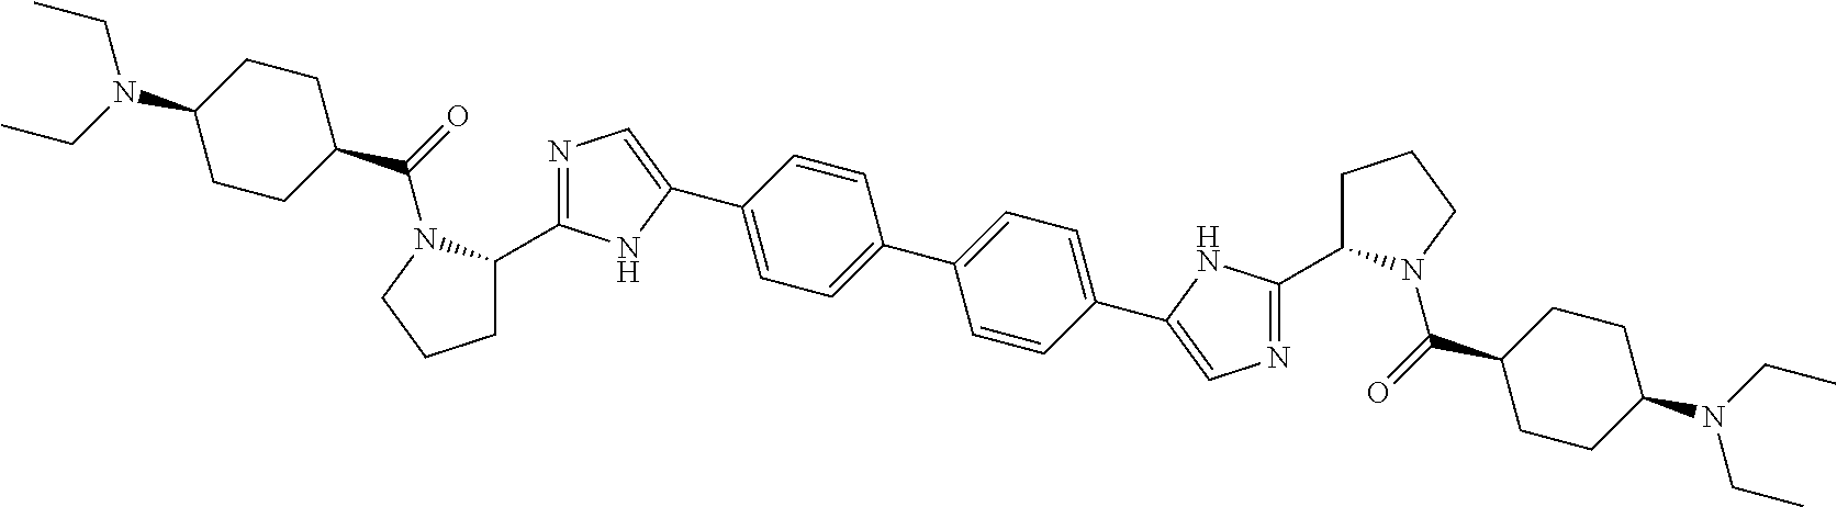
C1=CC(C2=CC=C(C3=CN=C(C4CCCN4C(C4CCC(N(CC)CC)CC4)=O)N3)C=C2)=CC=C1C1=CN=C(C2CCCN2C(C2CCC(N(CC)CC)CC2)=O)N1
